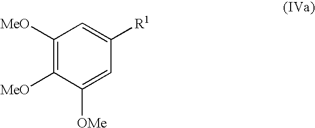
C1([MeO])=C([MeO])C([OMe])=CC([R1])=C1
